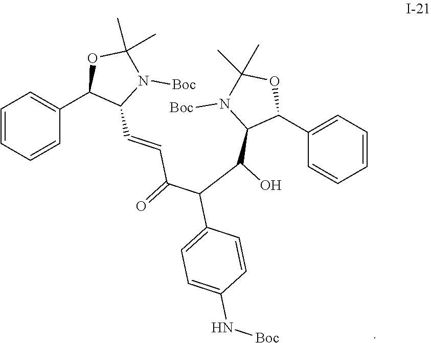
C1=CC=CC(C2C(C=CC(=O)C(C3=CC=C(N[Boc])C=C3)C(C3C(C4=CC=CC=C4)OC(C)(C)N3[Boc])O)N([Boc])C(C)(C)O2)=C1
